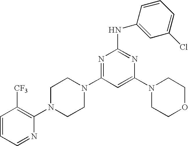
C1=CC=NC(N2CCN(C3=NC(NC4=CC(Cl)=CC=C4)=NC(N4CCOCC4)=C3)CC2)=C1[CF3]
